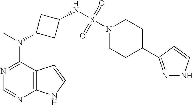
N1=C(N(C)C2CC(NS(=O)(N3CCC(C4=NNC=C4)CC3)=O)C2)C2=C(N=C1)NC=C2
